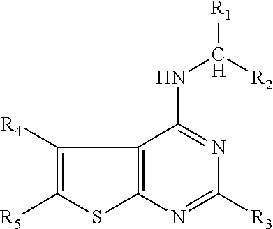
C12=C(SC([R5])=C1[R4])N=C([R3])N=C2NC([R1])[R2]
